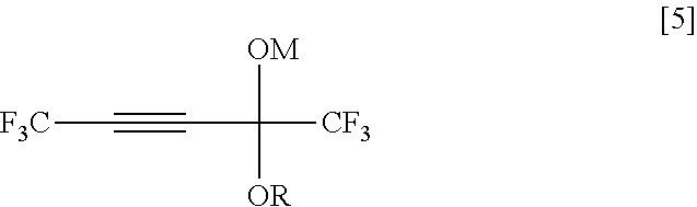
[F3C]C#CC([CF3])([OM])[OR]
